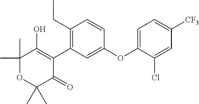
C1(C2=C(CC)C=CC(OC3=CC=C([CF3])C=C3Cl)=C2)=C(O)C(C)(C)OC(C)(C)C1=O
